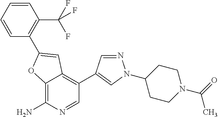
C12=C(N)N=CC(C3=CN(C4CCN(C(C)=O)CC4)N=C3)=C1C=C(C1=C(C(F)(F)F)C=CC=C1)O2
